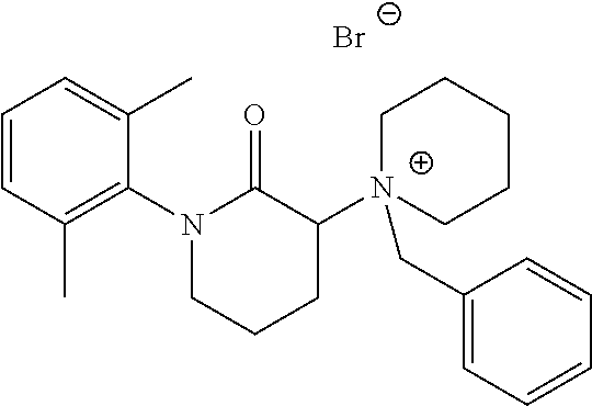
C1=CC(C)=C(N2CCCC([N+]3(CC4=CC=CC=C4)CCCCC3)C2=O)C(C)=C1.[Br-]
